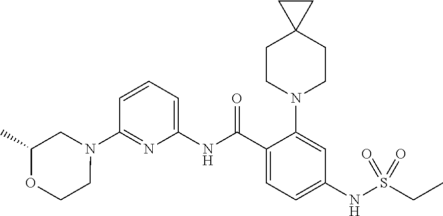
N1(C2=NC(NC(C3=CC=C(NS(CC)(=O)=O)C=C3N3CCC4(CC3)CC4)=O)=CC=C2)CC(C)OCC1
